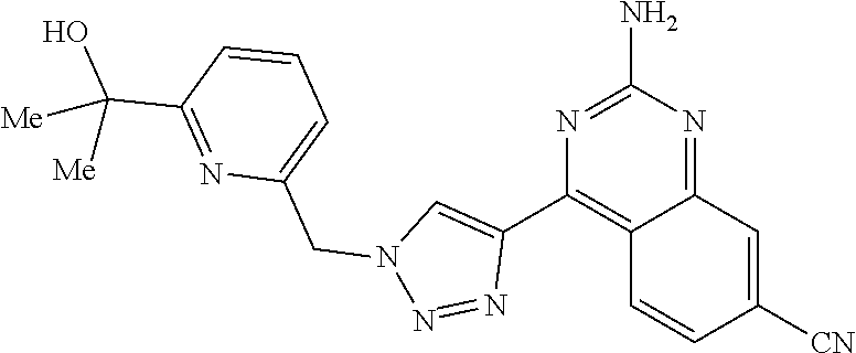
N1=C(N)N=C2C(=C1C1=CN(CC3=CC=CC(C(O)([Me])[Me])=N3)N=N1)C=CC([CN])=C2
